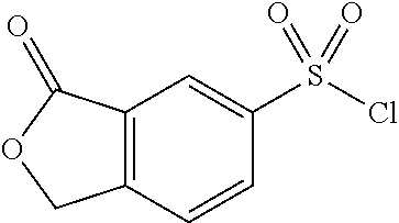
C12=C(C=CC(S(Cl)(=O)=O)=C1)COC2=O
